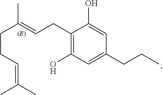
C1(CC=C(CCC=C(C)C)C)=C(O)C=C(CCC)C=C1O
